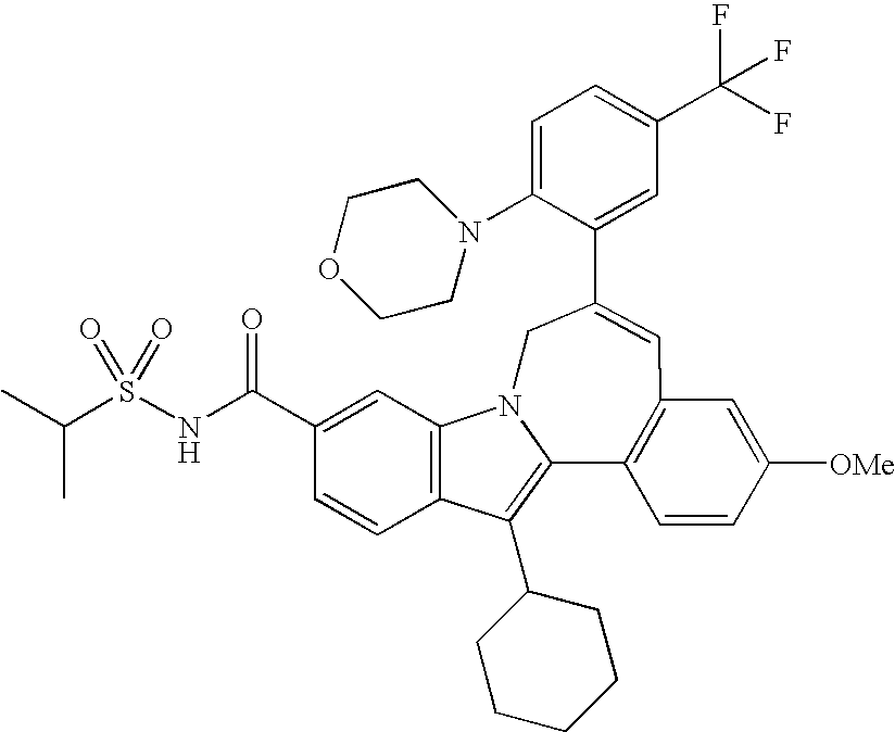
C1=C(N2CCOCC2)C(C2=CC3=C(C4=C(C5CCCCC5)C5=C(C=C(C(NS(C(C)C)(=O)=O)=O)C=C5)N4C2)C=CC([OMe])=C3)=CC(C(F)(F)F)=C1
